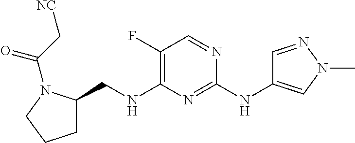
C1C(CNC2=C(F)C=NC(NC3=CN(C)N=C3)=N2)N(C(C[NC])=O)CC1
